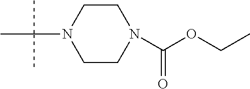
C1CN(C(C)(C)C)CCN1C(OCC)=O
